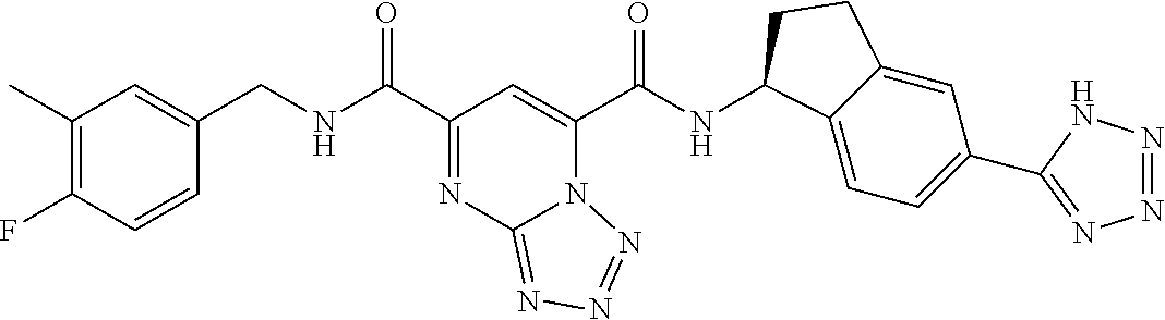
C1(C)=C(F)C=CC(CNC(C2=NC3=NN=NN3C(C(NC3C4=CC=C(C5=NN=NN5)C=C4CC3)=O)=C2)=O)=C1
